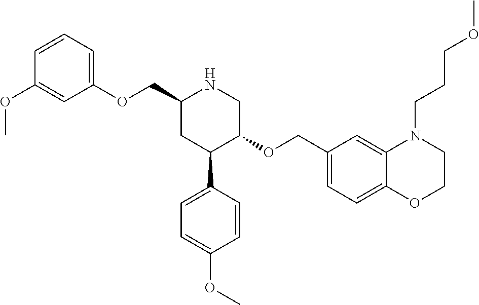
C1(COC2=CC=CC(OC)=C2)CC(C2=CC=C(OC)C=C2)C(OCC2=CC=C3C(=C2)N(CCCOC)CCO3)CN1
